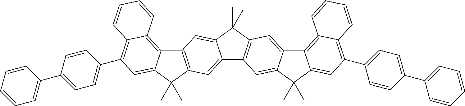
C12=CC3=C(C=C1C(C)(C)C1=C2C=C2C(=C1)C1=C4C(=C(C5=CC=C(C6=CC=CC=C6)C=C5)C=C1C2(C)C)C=CC=C4)C1=C2C(=C(C4=CC=C(C5=CC=CC=C5)C=C4)C=C1C3(C)C)C=CC=C2
